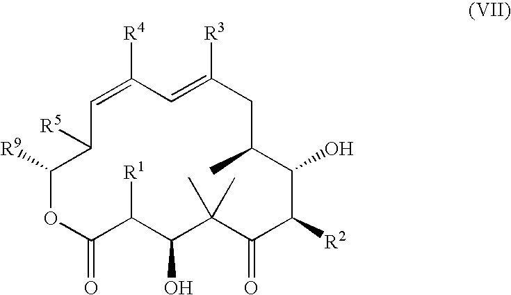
C1=C([R4])C=C([R3])CC(C)C(O)C([R2])C(=O)C(C)(C)C(O)C([R1])C(=O)OC([R9])C1[R5]
